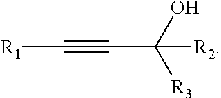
[R1]C#CC([R3])(O)[R2]
